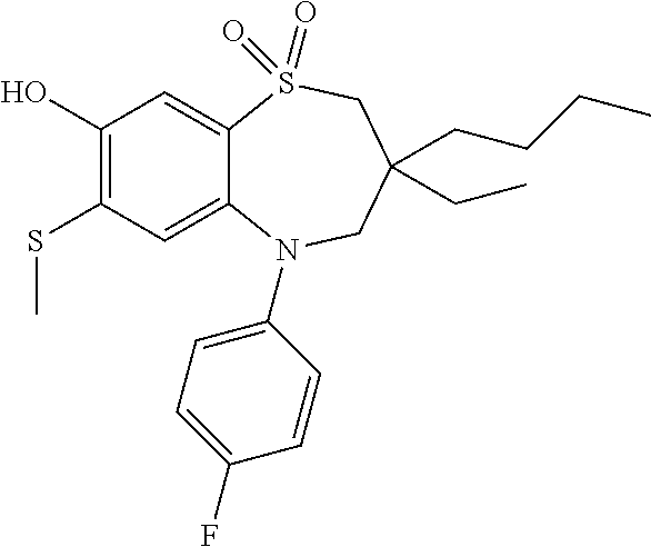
C1(O)=C(SC)C=C2C(=C1)S(=O)(=O)CC(CC)(CCCC)CN2C1=CC=C(F)C=C1
